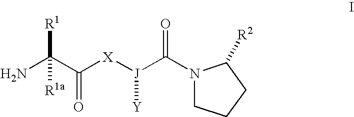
NC(C([X][J](C(N1CCCC1[R2])=O)[Y])=O)([R1])[R1a]
